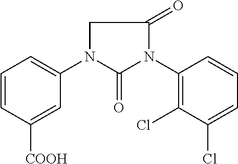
C1=CC([COOH])=CC(N2C(=O)N(C3=C(Cl)C(Cl)=CC=C3)C(=O)C2)=C1
